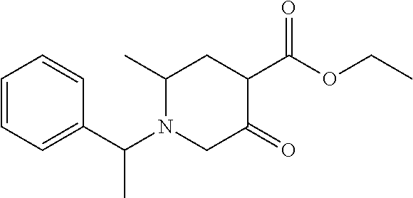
C1=CC=C(C(N2CC(=O)C(C(=O)OCC)CC2C)C)C=C1
